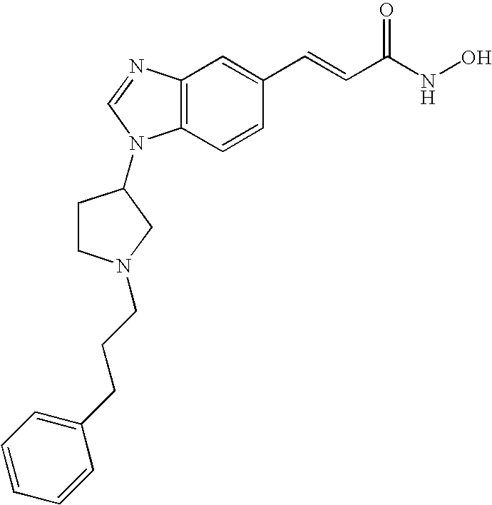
C12=C(C=CC(C=CC(NO)=O)=C1)N(C1CCN(CCCC3=CC=CC=C3)C1)C=N2
